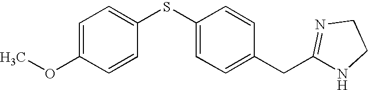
C1=C(OC)C=CC(SC2=CC=C(CC3=NCCN3)C=C2)=C1
